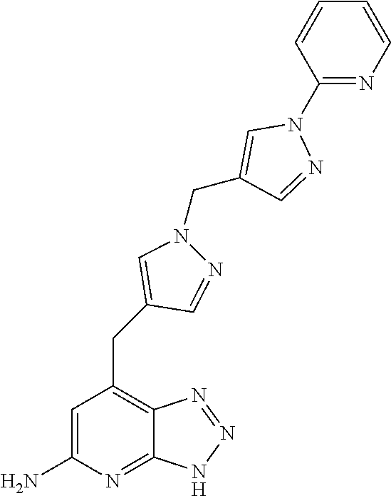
C1=C(N)N=C2C(=C1CC1=CN(CC3=CN(C4=NC=CC=C4)N=C3)N=C1)N=NN2
